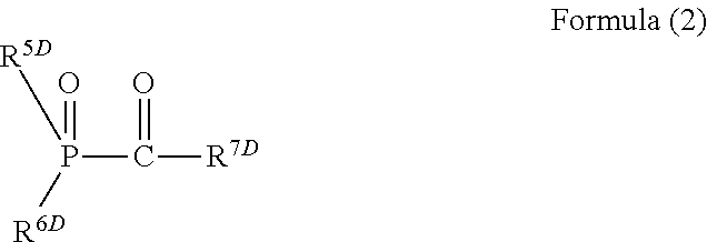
P(C([R7D])=O)([R6D])([R5D])=O
